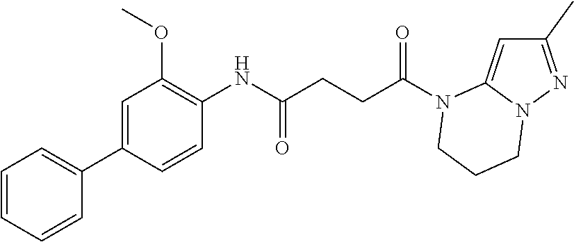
C1(C)=NN2C(=C1)N(C(CCC(NC1=C(OC)C=C(C3=CC=CC=C3)C=C1)=O)=O)CCC2
